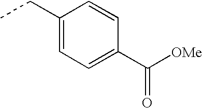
C1(CC)=CC=C(C([OMe])=O)C=C1
